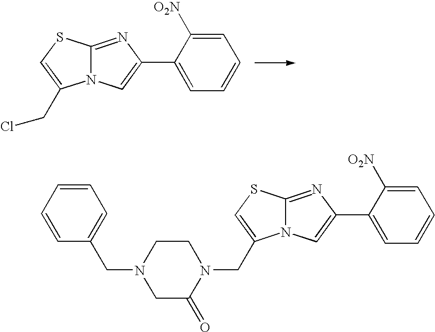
N12C(=NC(C3=CC=CC=C3[O2N])=C1)SC=C2CCl.N12C(=NC(C3=CC=CC=C3[O2N])=C1)SC=C2CN1CCN(CC2=CC=CC=C2)CC1=O
